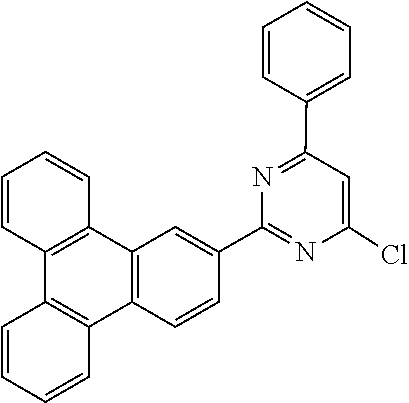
N1=C(C2=CC=CC=C2)C=C(Cl)N=C1C1=CC2=C(C3=C(C4=C2C=CC=C4)C=CC=C3)C=C1
